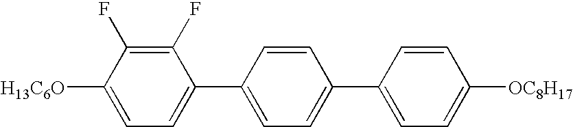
C1(F)=C(F)C([H13C6O])=CC=C1C1=CC=C(C2=CC=C([OC8H17])C=C2)C=C1
